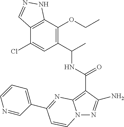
C12=C(C(OCC)=C(C(C)NC(=O)C3=C4N(N=C3N)C=CC(C3=CC=CN=C3)=N4)C=C1Cl)NN=C2
